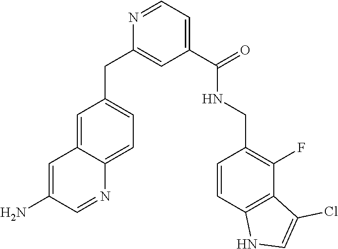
C1=C2C(=CC=C1CC1=CC(C(NCC3=C(F)C4=C(C=C3)NC=C4Cl)=O)=CC=N1)N=CC(N)=C2
